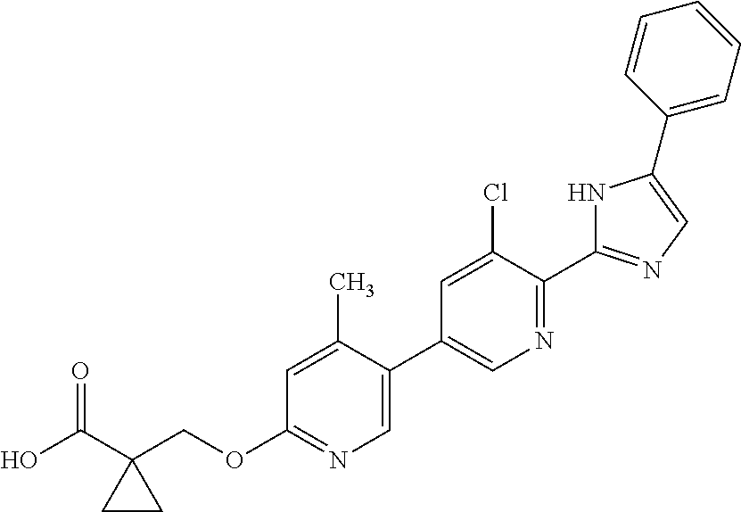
OC(C1(COC2=NC=C(C3=CN=C(C4=NC=C(C5=CC=CC=C5)N4)C(Cl)=C3)C(C)=C2)CC1)=O
